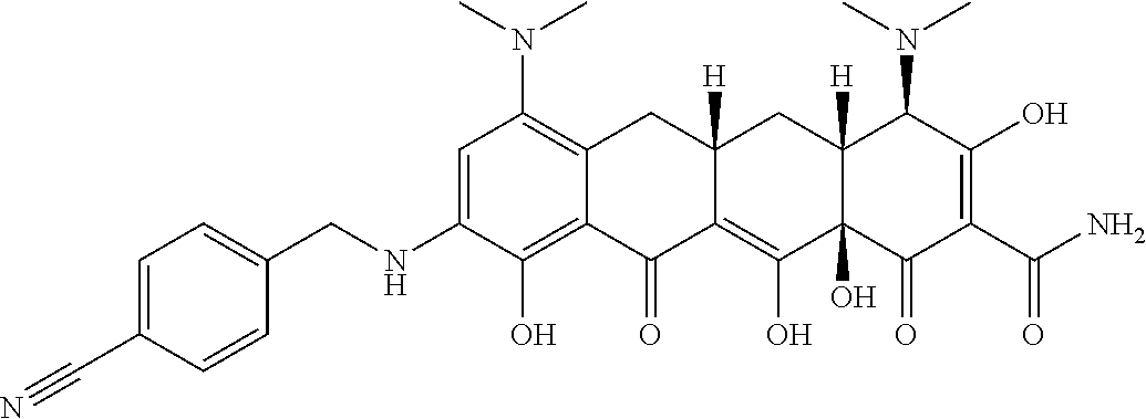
C1=C(NCC2=CC=C(C#N)C=C2)C(O)=C2C(=C1N(C)C)CC1([H])C(=C(O)C3(O)C([H])(C1)C(N(C)C)C(O)=C(C(N)=O)C3=O)C2=O
